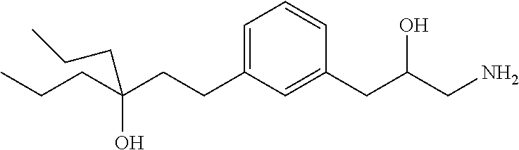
C1=C(CCC(CCC)(O)CCC)C=C(CC(CN)O)C=C1
